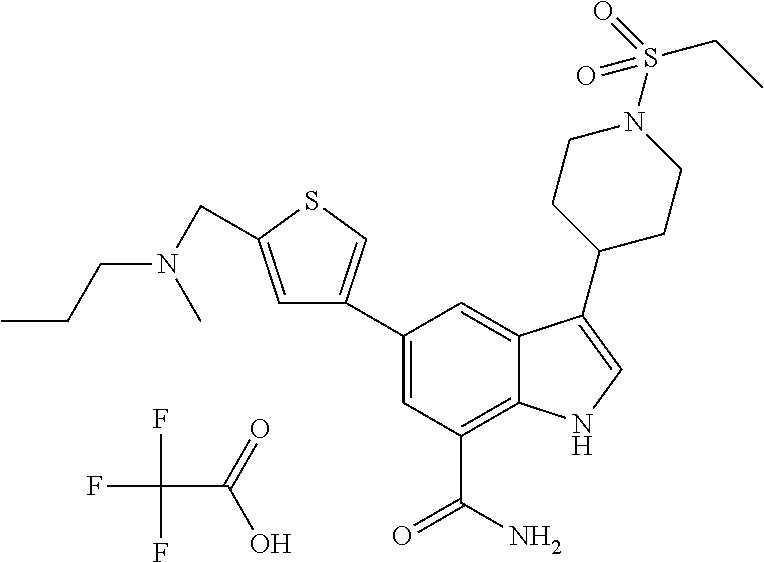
C1(C2=CSC(CN(CCC)C)=C2)=CC(C(N)=O)=C2C(=C1)C(C1CCN(S(CC)(=O)=O)CC1)=CN2.FC(F)(C(=O)O)F
